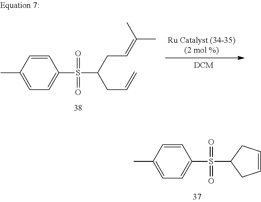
C1=CC(S(C(CC=C)CC=C(C)C)(=O)=O)=CC=C1C.C1=CC(S(=O)(=O)C2CC=CC2)=CC=C1C
